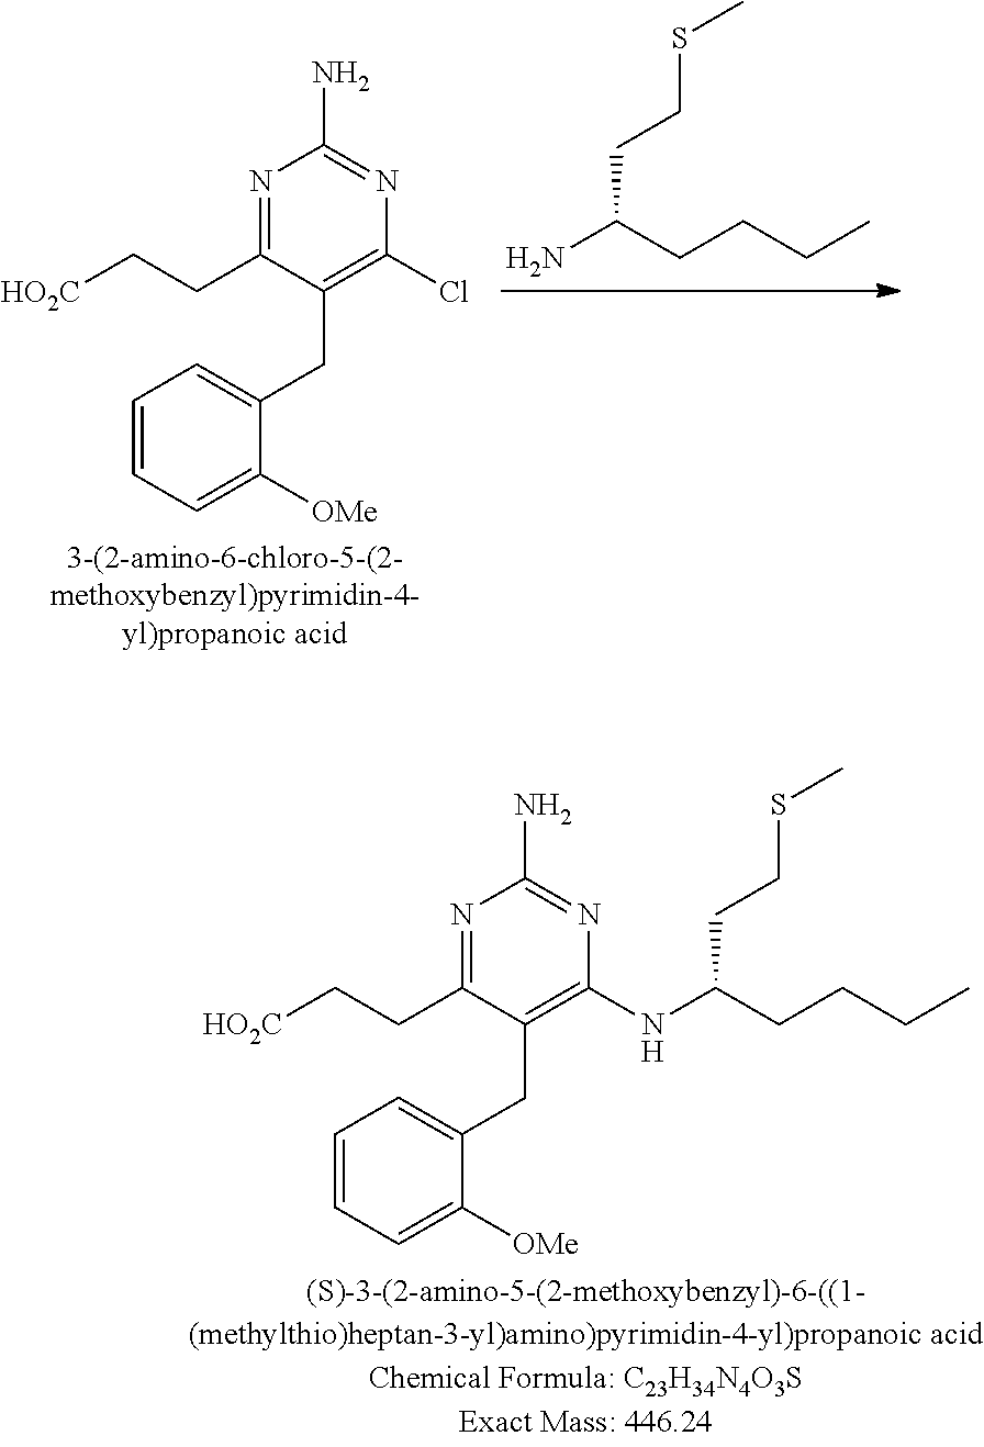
C1(NC(CCCC)CCSC)=C(CC2=CC=CC=C2[OMe])C(CC[HO2C])=NC(N)=N1.NC(CCCC)CCSC.ClC1=C(CC2=CC=CC=C2[OMe])C(CC[HO2C])=NC(N)=N1
